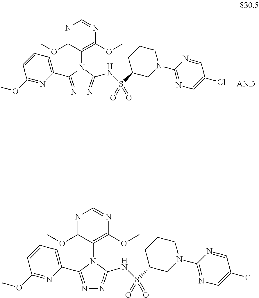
N1=C(C2=CC=CC(OC)=N2)N(C2=C(OC)N=CN=C2OC)C(NS(C2CCCN(C3=NC=C(Cl)C=N3)C2)(=O)=O)=N1.N1=C(C2=CC=CC(OC)=N2)N(C2=C(OC)N=CN=C2OC)C(NS(C2CCCN(C3=NC=C(Cl)C=N3)C2)(=O)=O)=N1
